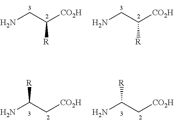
NCC([CO2H])[R].NCC([CO2H])[R].NC(C[CO2H])[R].NC(C[CO2H])[R]
